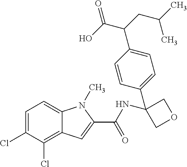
C1=C(Cl)C(Cl)=C2C(=C1)N(C)C(C(NC1(C3=CC=C(C(CC(C)C)C(O)=O)C=C3)COC1)=O)=C2
